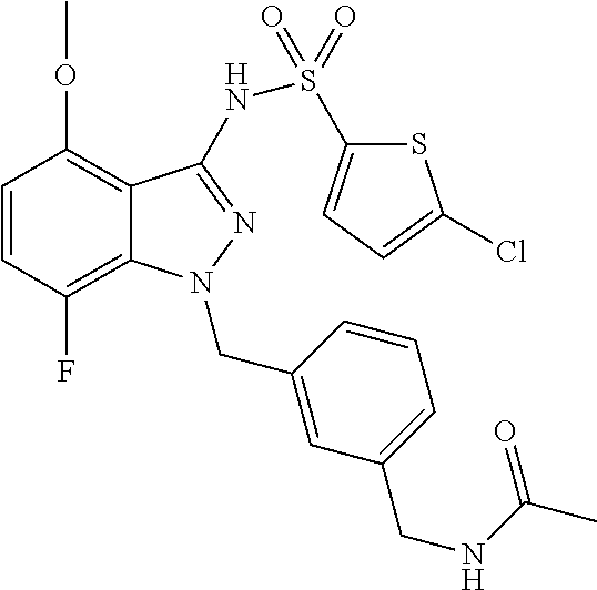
C1(OC)=C2C(=C(F)C=C1)N(CC1=CC(CNC(C)=O)=CC=C1)N=C2NS(=O)(=O)C1=CC=C(Cl)S1
